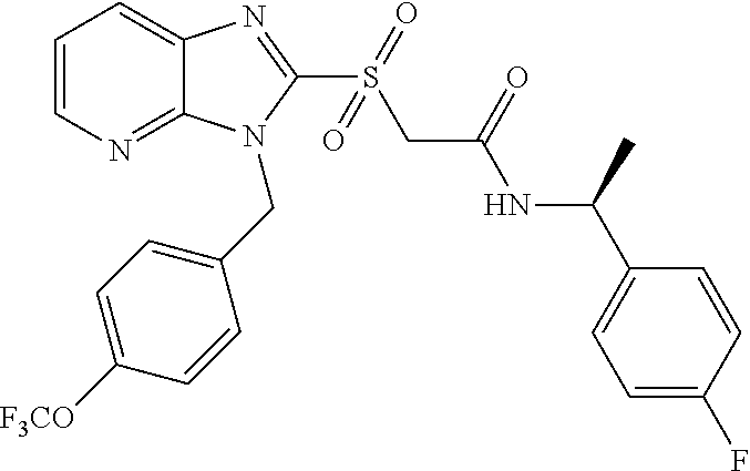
C1=CN=C2C(=C1)N=C(S(CC(NC(C1=CC=C(F)C=C1)C)=O)(=O)=O)N2CC1=CC=C([F3CO])C=C1
